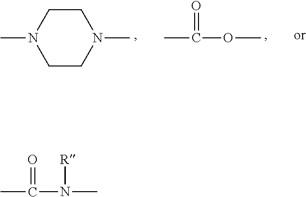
N1(C)CCN(C)CC1.CC(=O)OC.CC(=O)N(C)[R]
